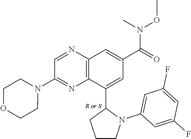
C1=NC2=C(N=C1N1CCOCC1)C(C1CCCN1C1=CC(F)=CC(F)=C1)=CC(C(=O)N(C)OC)=C2
